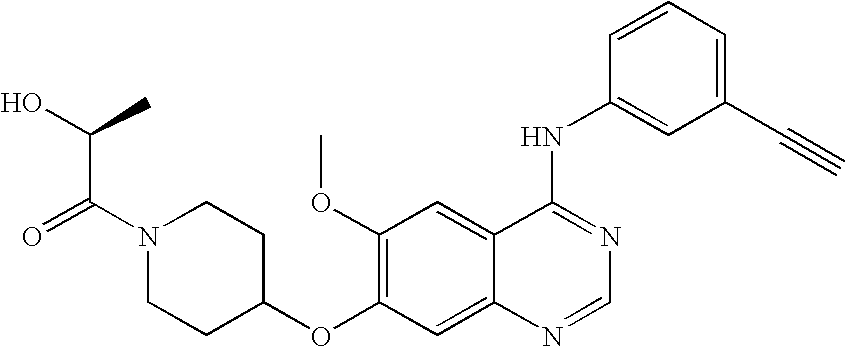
C1(OC2=C(OC)C=C3C(=C2)N=CN=C3NC2=CC(C#C)=CC=C2)CCN(C(=O)C(O)C)CC1
